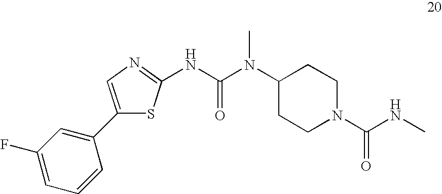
N(C(N(C)C1CCN(C(NC)=O)CC1)=O)C1=NC=C(C2=CC(F)=CC=C2)S1
